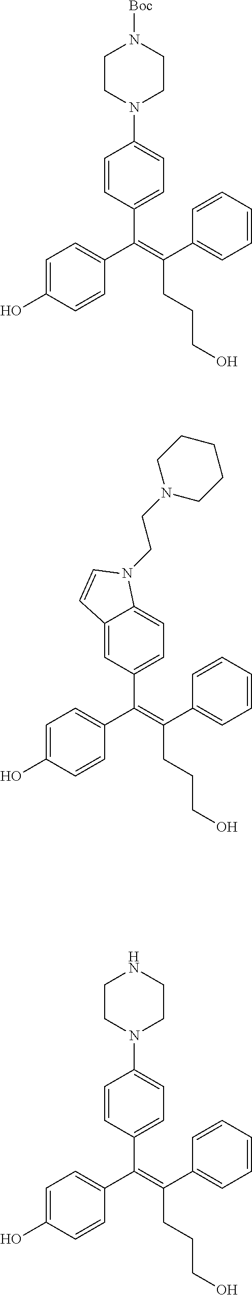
C(=C(C1=CC=CC=C1)CCCO)(C1=CC=C(O)C=C1)C1=CC=C2C(=C1)C=CN2CCN1CCCCC1.C(=C(C1=CC=CC=C1)CCCO)(C1=CC=C(O)C=C1)C1=CC=C(N2CCN([Boc])CC2)C=C1.C(=C(C1=CC=CC=C1)CCCO)(C1=CC=C(O)C=C1)C1=CC=C(N2CCNCC2)C=C1
